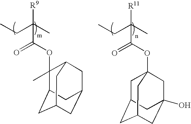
C(C(OC1(C)C2CC3CC(CC1C3)C2)=O)([R9])(C)CC.C(C(OC12CC3CC(CC(O)(C1)C3)C2)=O)([R11])(C)CC
